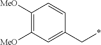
C(*)C1=CC([MeO])=C([MeO])C=C1
